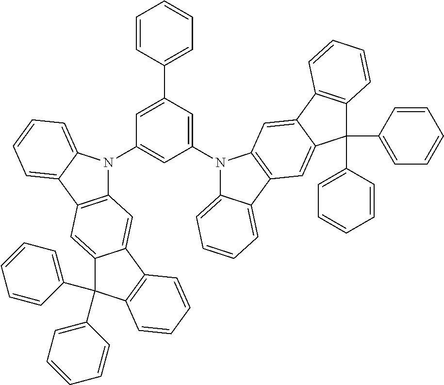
C1=CC(C2=CC(N3C4=C(C5=CC=CC=C35)C=C3C(=C4)C4=C(C3(C3=CC=CC=C3)C3=CC=CC=C3)C=CC=C4)=CC(N3C4=CC=CC=C4C4=C3C=C3C(=C4)C(C4=CC=CC=C4)(C4=CC=CC=C4)C4=C3C=CC=C4)=C2)=CC=C1
